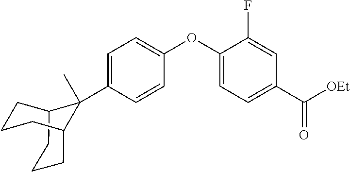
C12CCCC(CCC1)C2(C1=CC=C(OC2=CC=C(C([OEt])=O)C=C2F)C=C1)C
